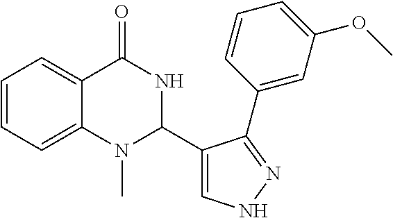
C1=CC=C2C(=C1)C(=O)NC(C1=CNN=C1C1=CC(OC)=CC=C1)N2C
